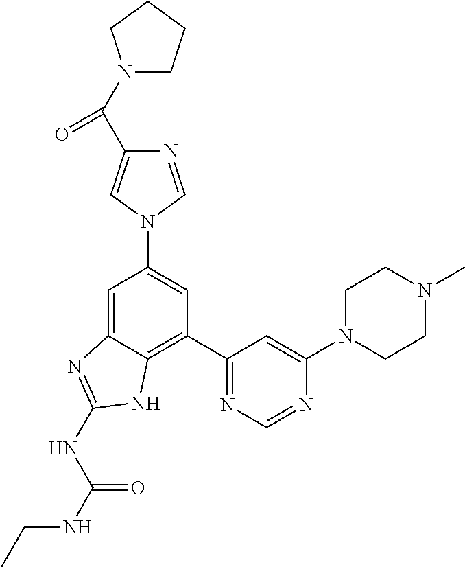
C1=C2C(=C(C3=NC=NC(N4CCN(C)CC4)=C3)C=C1N1C=NC(C(=O)N3CCCC3)=C1)NC(NC(NCC)=O)=N2
